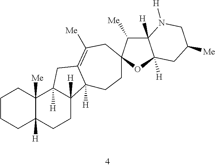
C1CCC2([H])C([Me])(C1)C1([H])C([H])(CC2)C2([H])C(=C([Me])CC3(CC2)C([Me])C2([H])C([H])(O3)CC([Me])CN2[H])C1
